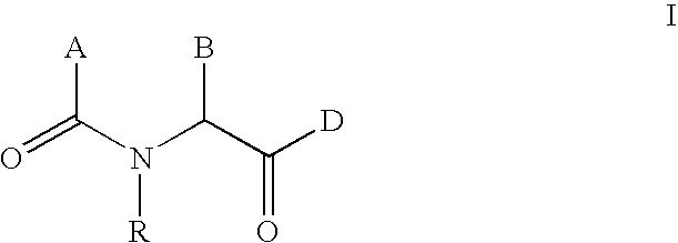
O=C([A])N([R])C(B)C(=O)[D]
